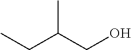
C(C(CO)C)C
